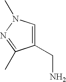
C1(CN)=CN(C)N=C1C
